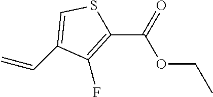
C1(F)=C(C(OCC)=O)SC=C1C=C
